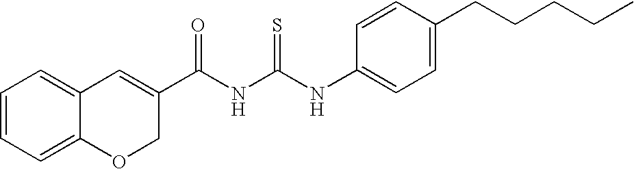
C12=CC=CC=C1OCC(C(NC(NC1=CC=C(CCCCC)C=C1)=S)=O)=C2
